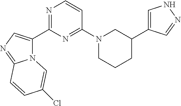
N12C(C3=NC=CC(N4CCCC(C5=CNN=C5)C4)=N3)=CN=C1C=CC(Cl)=C2
